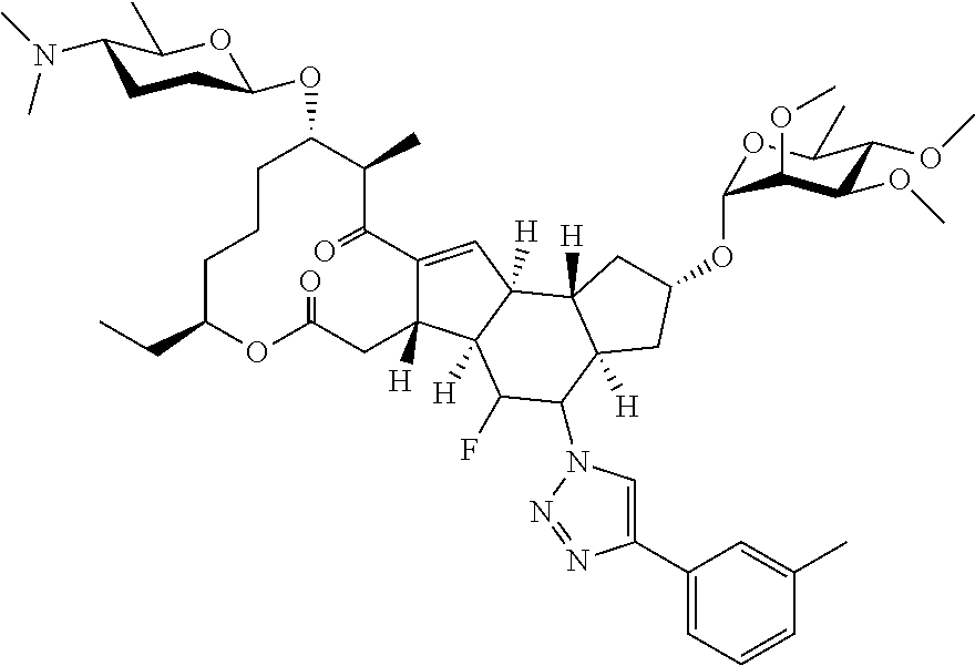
C1CCC(CC)OC(=O)CC2([H])C(=CC3([H])C2([H])C(F)C(N2C=C(C4=CC=CC(C)=C4)N=N2)C2([H])C3([H])CC(OC3OC(C)C(OC)C(OC)C3OC)C2)C(=O)C(C)C1OC1CCC(N(C)C)C(C)O1
